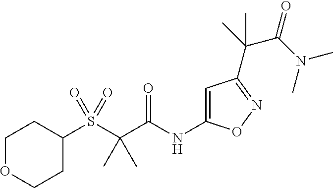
S(C(C(NC1=CC(C(C(N(C)C)=O)(C)C)=NO1)=O)(C)C)(=O)(=O)C1CCOCC1
